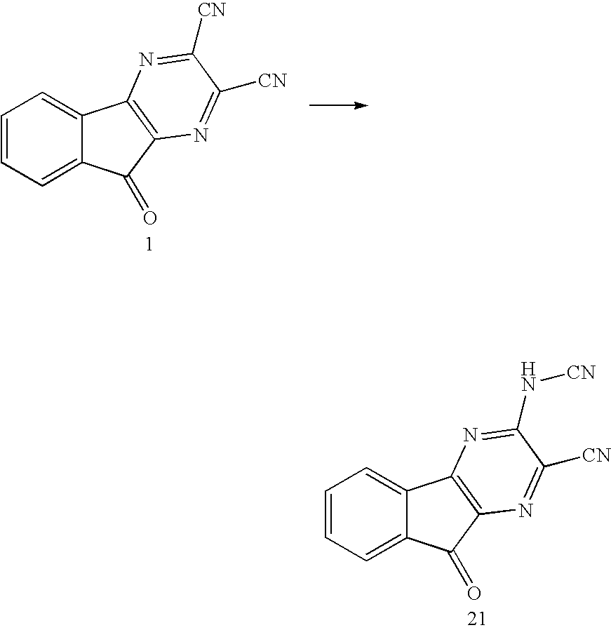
C1=CC=C2C(=C1)C1=C(C2=O)N=C([CN])C([CN])=N1.C1=CC=C2C(=C1)C1=C(C2=O)N=C([CN])C(N[CN])=N1
